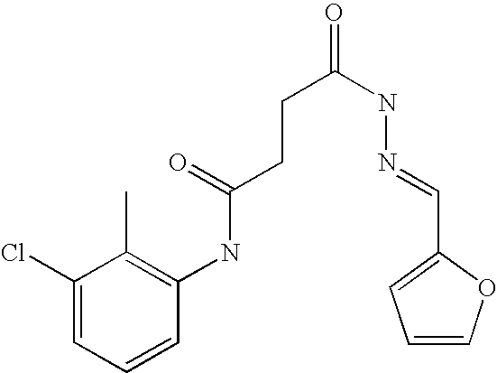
C1(Cl)=CC=CC(NC(CCC(=O)NN=CC2=CC=CO2)=O)=C1C
